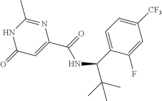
N1C(=O)C=C(C(=O)NC(C2=CC=C([CF3])C=C2F)C(C)(C)C)N=C1C
